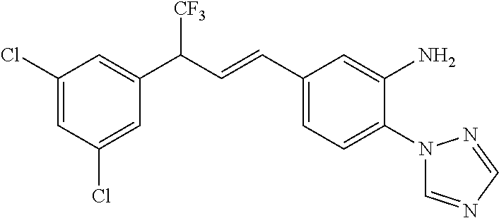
C1(C(C=CC2=CC=C(N3C=NC=N3)C(N)=C2)[CF3])=CC(Cl)=CC(Cl)=C1
